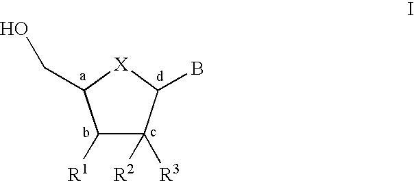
C1([R1])C([R2])([R3])C(B)[X]C1CO
